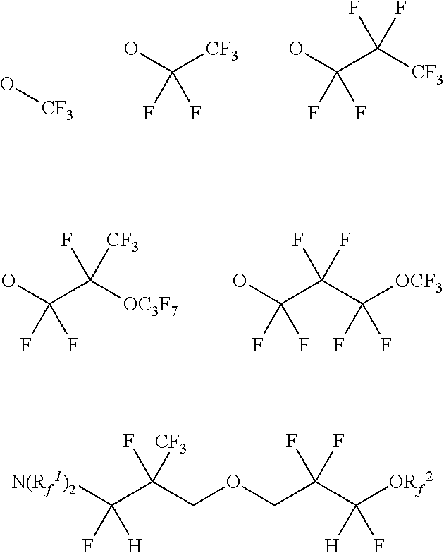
O[CF3].OC([CF3])(F)F.OC(C([CF3])(F)F)(F)F.OC(C(C([OCF3])(F)F)(F)F)(F)F.OC(C([OC3F7])(F)[CF3])(F)F.[N(Rf1)2]C(C(COCC(C([ORf2])([H])F)(F)F)(F)[CF3])(F)[H]
